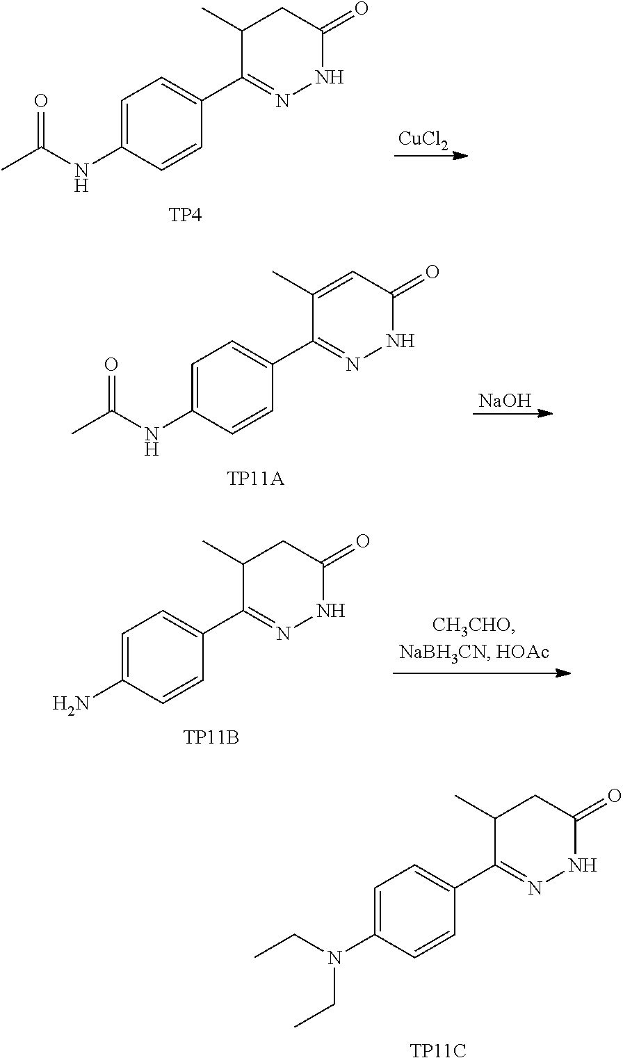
C1=C(NC(C)=O)C=CC(C2=NNC(=O)CC2C)=C1.[TP4].[CuCl2].C1=C(NC(C)=O)C=CC(C2=NNC(=O)C=C2C)=C1.[TP11A].[NaOH].C1=C(N)C=CC(C2=NNC(=O)CC2C)=C1.[TP11B].C1=C(N(CC)CC)C=CC(C2=NNC(=O)CC2C)=C1.[TP11C]
